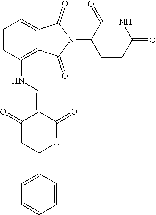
N(C1=C2C(=CC=C1)C(=O)N(C1CCC(=O)NC1=O)C2=O)C=C1C(=O)CC(C2=CC=CC=C2)OC1=O
